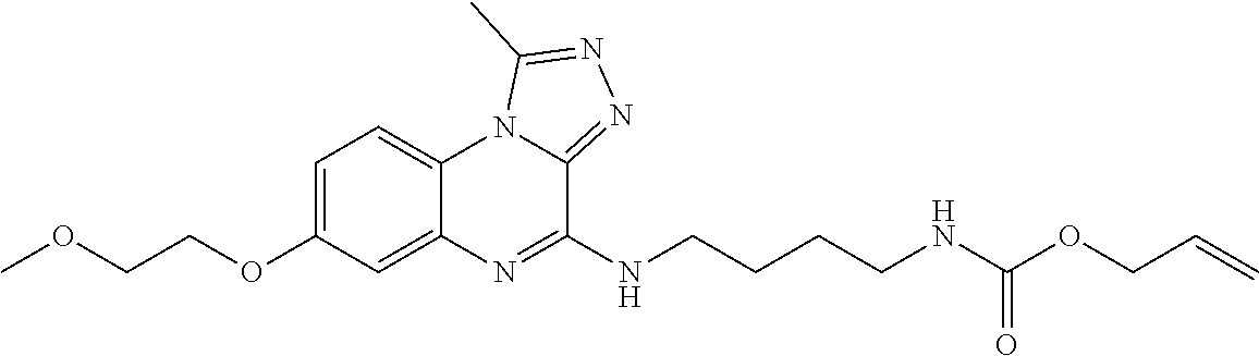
C1=C(OCCOC)C=C2C(=C1)N1C(=NN=C1C)C(NCCCCNC(OCC=C)=O)=N2
